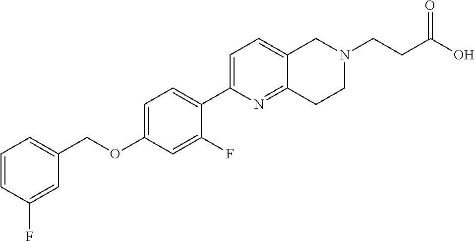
C1=CC(F)=CC(COC2=CC=C(C3=CC=C4C(=N3)CCN(CCC(O)=O)C4)C(F)=C2)=C1
